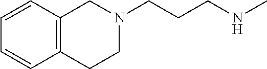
C1N(CCCNC)CC2=C(C1)C=CC=C2
